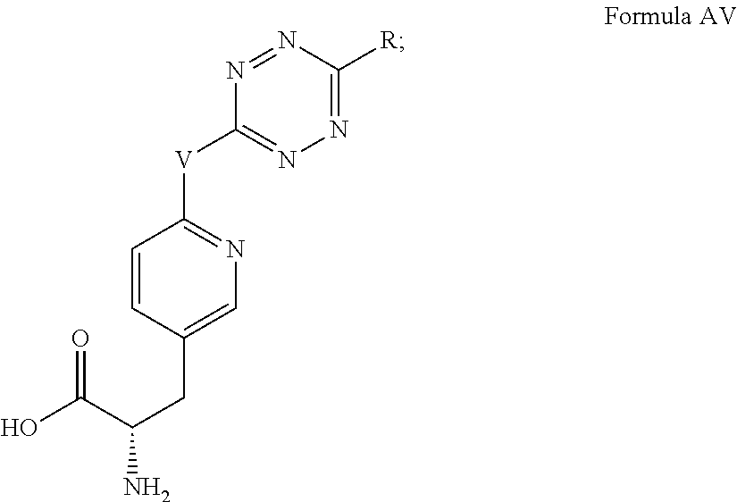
C1=CC(CC(C(=O)O)N)=CN=C1[V]C1=NN=C([R])N=N1
